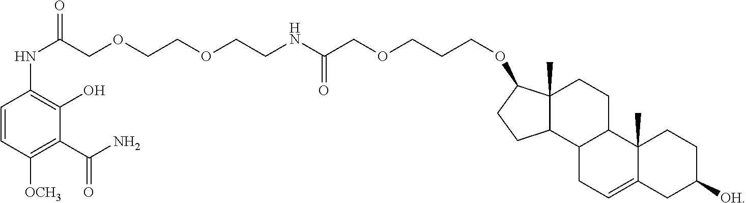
C1=CC([OCH3])=C(C(N)=O)C(O)=C1NC(=O)COCCOCCNC(COCCCOC1C2(C)C(CC1)C1C(CC2)C2(C)C(=CC1)CC([OH])CC2)=O
